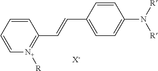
C1=CC=C[N+]([R])=C1C=CC1=CC=C(N([R])[R])C=C1.[X-]
